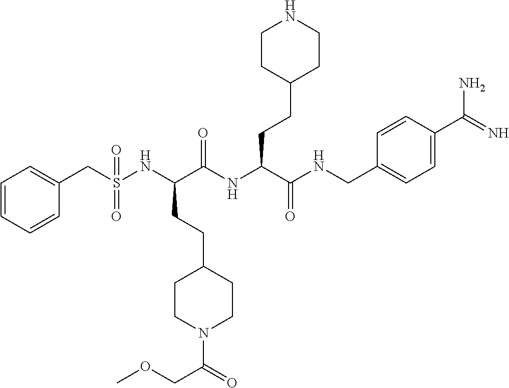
C1=CC=CC(CS(NC(C(NC(C(=O)NCC2=CC=C(C(N)=N)C=C2)CCC2CCNCC2)=O)CCC2CCN(C(=O)COC)CC2)(=O)=O)=C1
